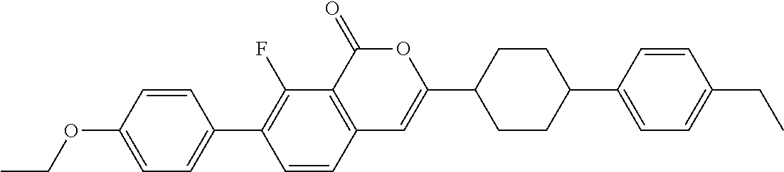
C12=C(C(=O)OC(C3CCC(C4=CC=C(CC)C=C4)CC3)=C1)C(F)=C(C1=CC=C(OCC)C=C1)C=C2
